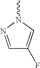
C1=NN(C)C=C1F
